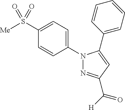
N1(C2=CC=C(S([Me])(=O)=O)C=C2)N=C(C(=O)[H])C=C1C1=CC=CC=C1
